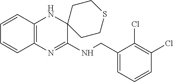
C1=CC2=C(C=C1)N=C(NCC1=CC=CC(Cl)=C1Cl)C1(N2)CCSCC1
